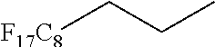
C([F17C8])CC
